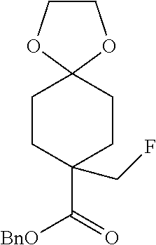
C1COC2(O1)CCC(C(=O)[BnO])(CF)CC2
